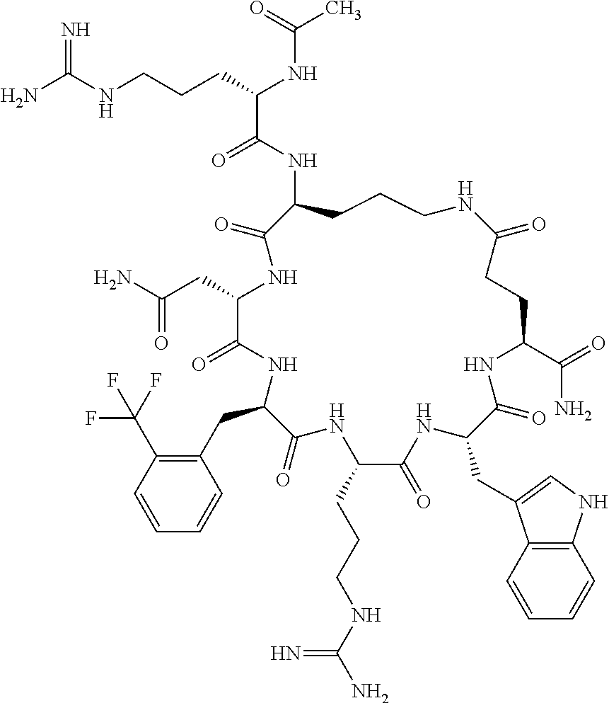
NC(NCCCC(NC(C)=O)C(=O)NC1CCCNC(=O)CCC(C(=O)N)NC(=O)C(CC2=CNC3=C2C=CC=C3)NC(=O)C(CCCNC(N)=N)NC(=O)C(CC2=C(C(F)(F)F)C=CC=C2)NC(=O)C(CC(N)=O)NC1=O)=N
